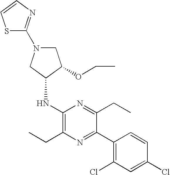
C1N(C2=NC=CS2)CC(NC2=C(CC)N=C(C3=C(Cl)C=C(Cl)C=C3)C(CC)=N2)C1OCC
